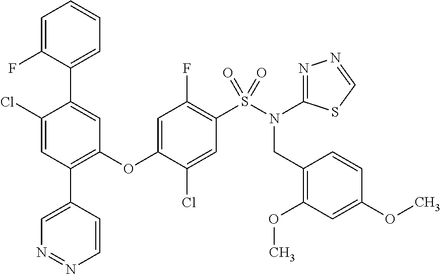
ClC1=CC(C2=CN=NC=C2)=C(OC2=CC(F)=C(S(N(CC3=C(OC)C=C(OC)C=C3)C3=NN=CS3)(=O)=O)C=C2Cl)C=C1C1=CC=CC=C1F
